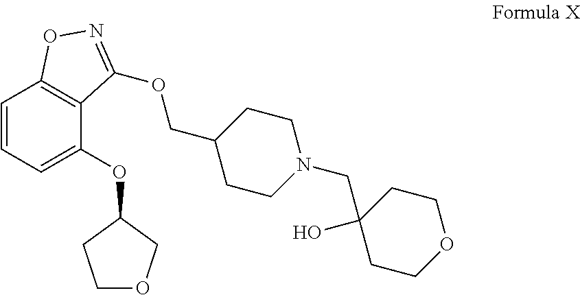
C1=CC=C(OC2CCOC2)C2=C1ON=C2OCC1CCN(CC2(O)CCOCC2)CC1
